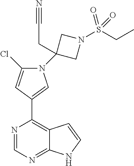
N1(C2(CC#N)CN(S(CC)(=O)=O)C2)C=C(C2=C3C(=NC=N2)NC=C3)C=C1Cl
